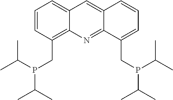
C12=CC=CC(CP(C(C)C)C(C)C)=C1N=C1C(=C2)C=CC=C1CP(C(C)C)C(C)C
